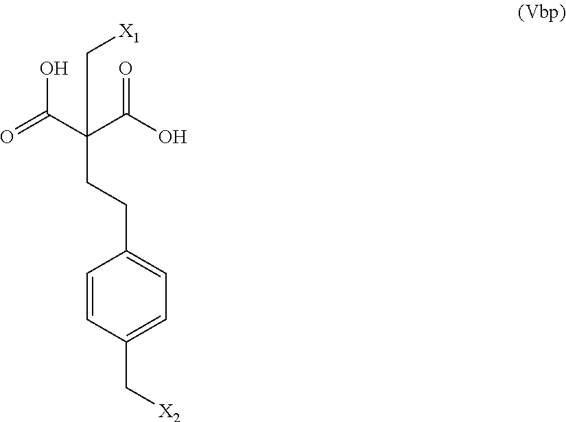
C1=CC(C[X2])=CC=C1CCC(C(=O)O)(C(O)=O)C[X1]
